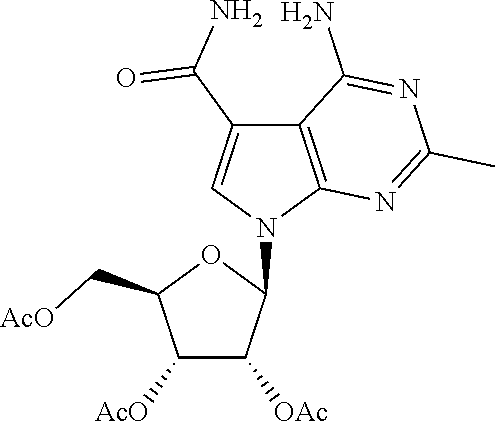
C1([AcO])C([OAc])C(N2C3=C(C(C(N)=O)=C2)C(N)=NC(C)=N3)OC1C[AcO]
